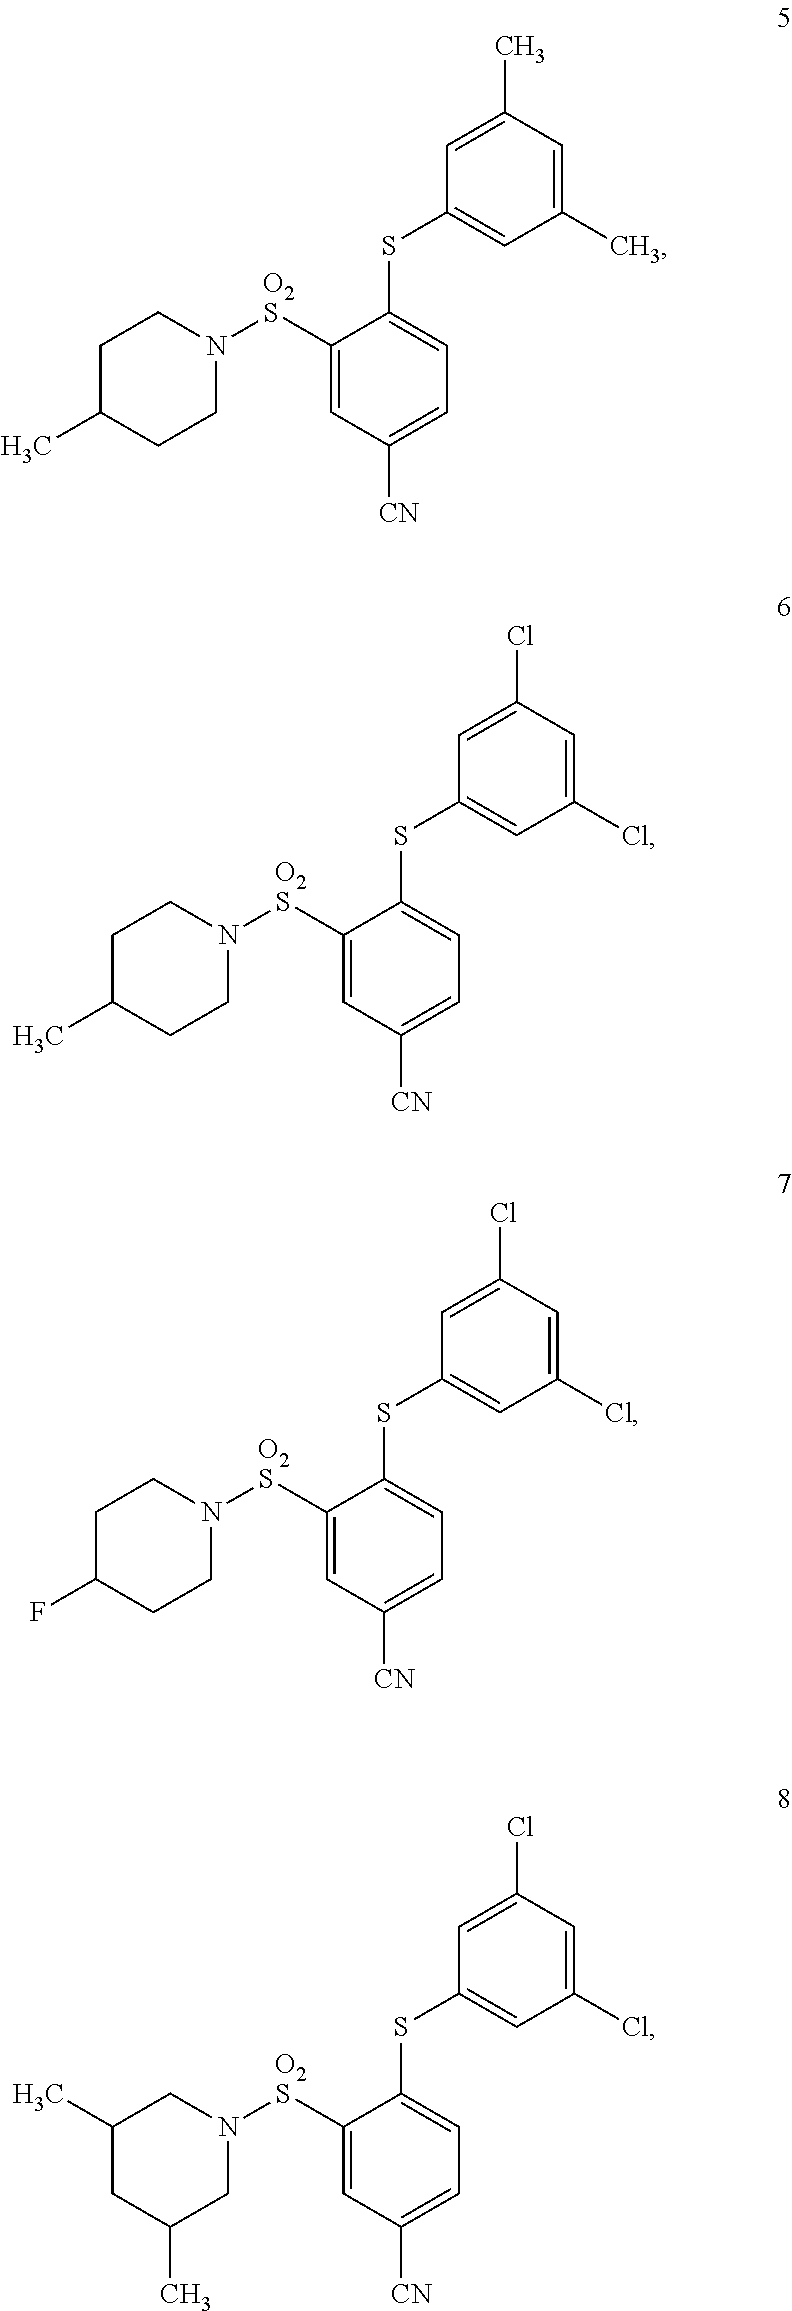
C1(C)=CC(C)=CC(SC2=CC=C([CN])C=C2[O2S]N2CCC(C)CC2)=C1.C1(Cl)=CC(Cl)=CC(SC2=CC=C([CN])C=C2[O2S]N2CCC(C)CC2)=C1.C1(Cl)=CC(Cl)=CC(SC2=CC=C([CN])C=C2[O2S]N2CCC(F)CC2)=C1.C1(Cl)=CC(Cl)=CC(SC2=CC=C([CN])C=C2[O2S]N2CC(C)CC(C)C2)=C1
